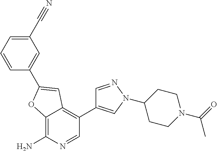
C12=C(N)N=CC(C3=CN(C4CCN(C(C)=O)CC4)N=C3)=C1C=C(C1=CC(C#N)=CC=C1)O2
